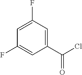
C1(F)=CC(C(Cl)=O)=CC(F)=C1
